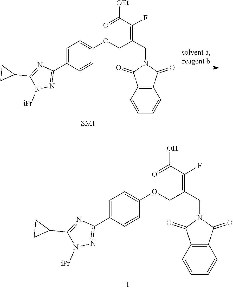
C1=C(C2=NN([iPr])C(C3CC3)=N2)C=CC(OCC(CN2C(=O)C3=C(C2=O)C=CC=C3)=C(C(=O)[OEt])F)=C1.C1=C(C2=NN([iPr])C(C3CC3)=N2)C=CC(OCC(CN2C(=O)C3=C(C2=O)C=CC=C3)=C(C(=O)O)F)=C1
